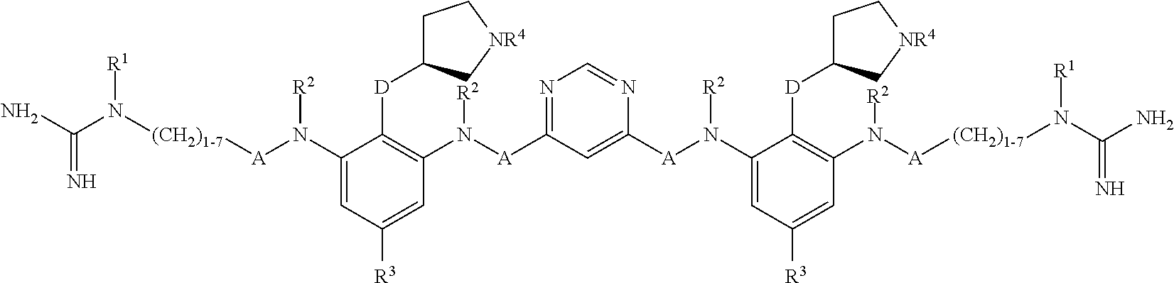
N1=C([A]N(C2=C([D]C3CC[NR4]C3)C(N([A][(CH2)1-7]N([R1])C(N)=N)[R2])=CC([R3])=C2)[R2])C=C([A]N(C2=CC([R3])=CC(N([A][(CH2)1-7]N([R1])C(N)=N)[R2])=C2[D]C2CC[NR4]C2)[R2])N=C1
